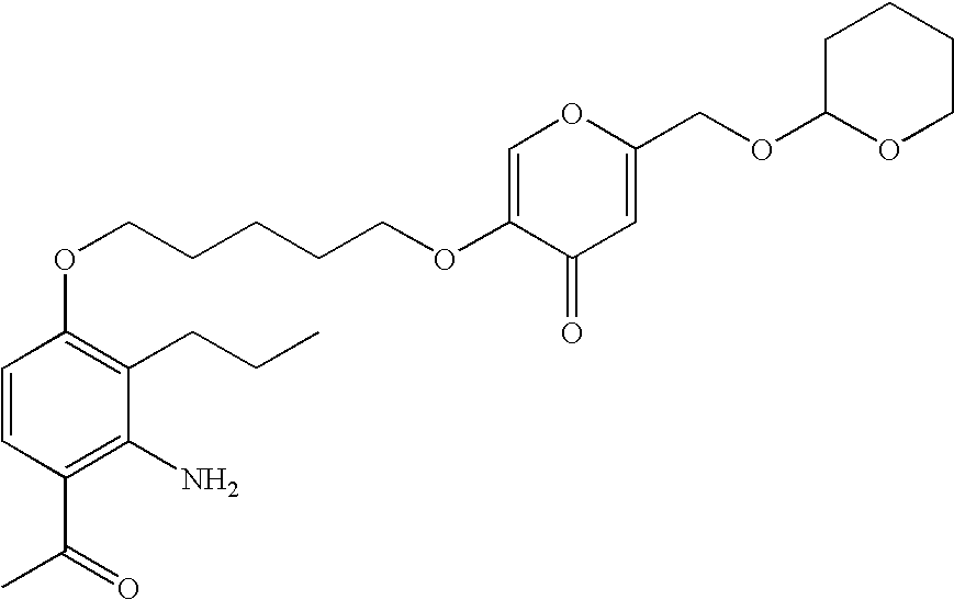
C1=CC(C(=O)C)=C(N)C(CCC)=C1OCCCCCOC1=COC(COC2OCCCC2)=CC1=O
